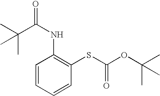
C1(NC(C(C)(C)C)=O)=C(SC(=O)OC(C)(C)C)C=CC=C1
